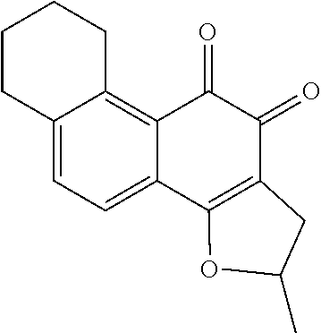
C12=CC=C3C(=C1CCCC2)C(=O)C(=O)C1=C3OC(C)C1
